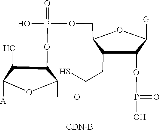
C12COP(=O)(O)OC3C(CCS)C(COP(=O)(O)OC1C(O)C([A])O2)OC3[G].[CDN-B]
